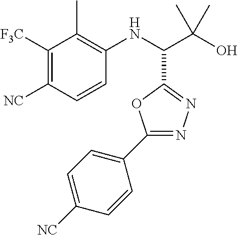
C1([F3C])=C([NC])C=CC(NC(C(O)(C)C)C2=NN=C(C3=CC=C([NC])C=C3)O2)=C1C
